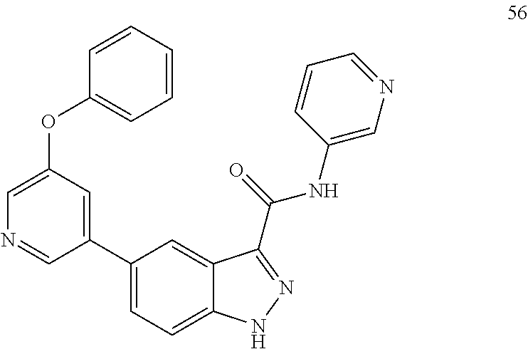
C1(C2=CC(OC3=CC=CC=C3)=CN=C2)=CC=C2C(=C1)C(C(NC1=CN=CC=C1)=O)=NN2
